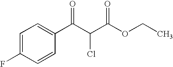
C1=C(F)C=CC(C(C(C(OCC)=O)Cl)=O)=C1
